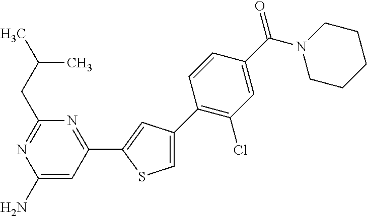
C1(CC(C)C)=NC(N)=CC(C2=CC(C3=C(Cl)C=C(C(N4CCCCC4)=O)C=C3)=CS2)=N1
